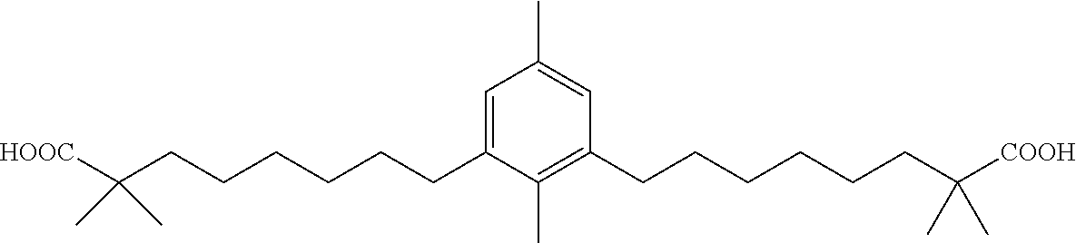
C1=C(CCCCCCC(C)(C)[HOOC])C(C)=C(CCCCCCC(C)(C)[COOH])C=C1C
